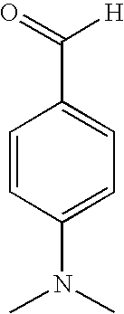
C1=CC(N(C)C)=CC=C1C(=O)[H]
